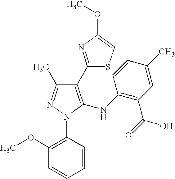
C1(C2=NC(OC)=CS2)=C(NC2=C(C(=O)O)C=C(C)C=C2)N(C2=C(OC)C=CC=C2)N=C1C
